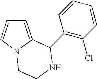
C1=C2N(C=C1)CCNC2C1=C(Cl)C=CC=C1
